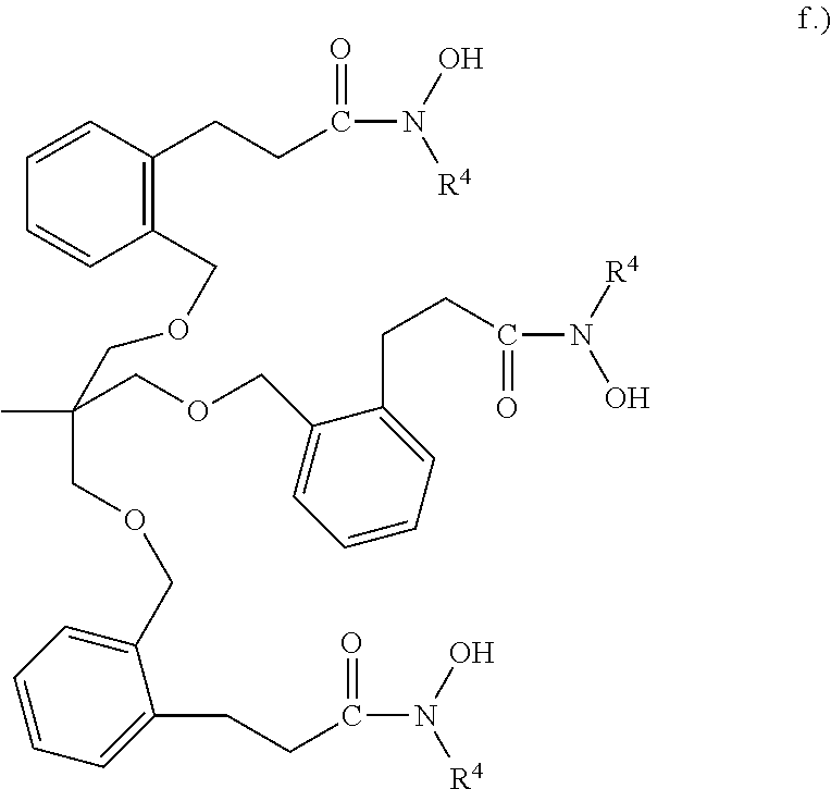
C1(COCC(C)(COCC2=CC=CC=C2CCC(=O)N([R4])O)COCC2=CC=CC=C2CCC(=O)N(O)[R4])=C(CCC(=O)N(O)[R4])C=CC=C1
